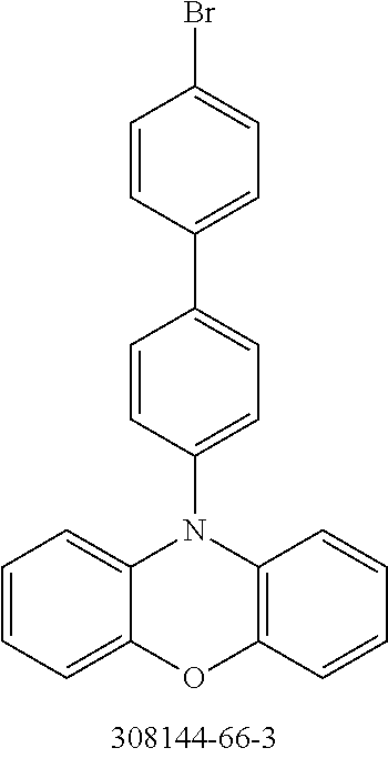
C1=CC(N2C3=CC=CC=C3OC3=C2C=CC=C3)=CC=C1C1=CC=C(Br)C=C1
